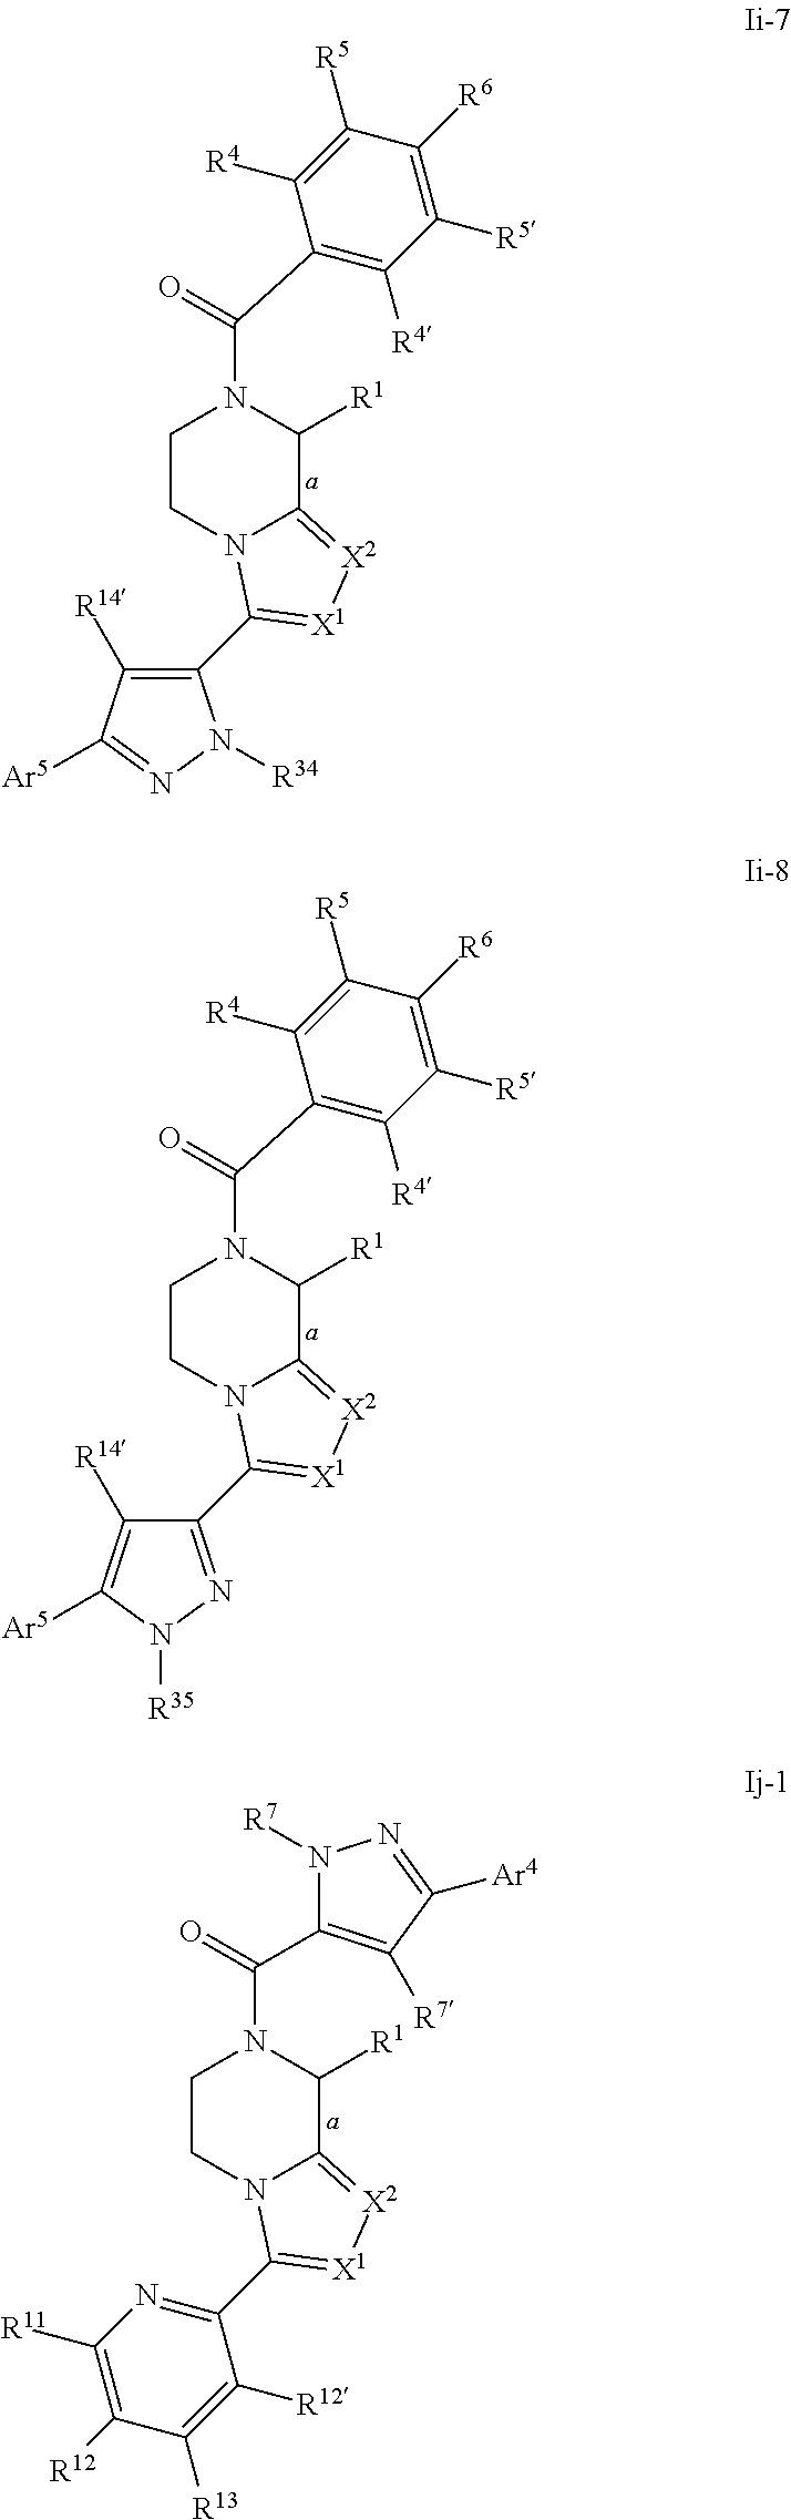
C1CN2C(=[X2][X1]=C2C2=C([R14])C([Ar5])=NN2[R34])C([R1])N1C(=O)C1=C([R4])C([R5])=C([R6])C([R5])=C1[R4].C1CN2C(=[X2][X1]=C2C2=NN([R35])C([Ar5])=C2[R14])C([R1])N1C(=O)C1=C([R4])C([R5])=C([R6])C([R5])=C1[R4].C1CN2C(=[X2][X1]=C2C2=NC([R11])=C([R12])C([R13])=C2[R12])C([R1])N1C(=O)C1=C([R7])C([Ar4])=NN1[R7]
